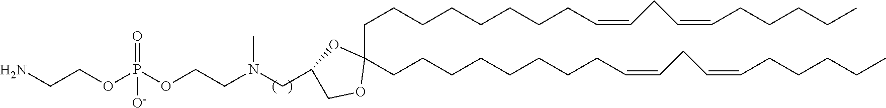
C(OP(OCCN(CC1OC(CCCCCCCCC=CCC=CCCCCC)(CCCCCCCCC=CCC=CCCCCC)OC1)C)(=O)[O-])CN
